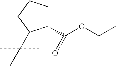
C1(C(OCC)=O)CCCC1C(C)(C)C
